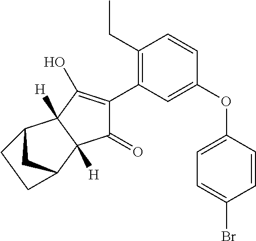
C1(CC)=C(C2=C(O)C3([H])C([H])(C2=O)C2CC3CC2)C=C(OC2=CC=C(Br)C=C2)C=C1
